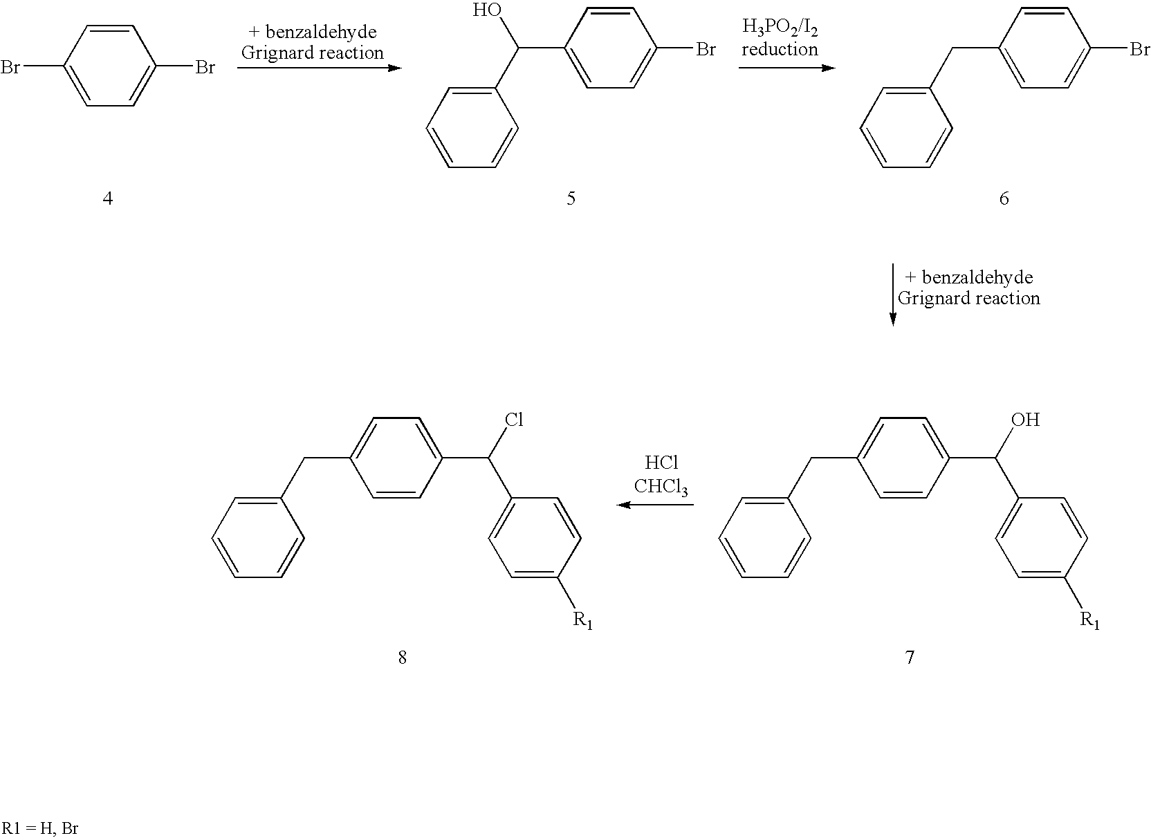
C1(C(O)C2=CC=C(Br)C=C2)=CC=CC=C1.C1=CC(Br)=CC=C1Br.C1(CC2=CC=C(Br)C=C2)=CC=CC=C1.C1(CC2=CC=C(C(Cl)C3=CC=C([R1])C=C3)C=C2)=CC=CC=C1.C1(CC2=CC=C(C(O)C3=CC=C([R1])C=C3)C=C2)=CC=CC=C1
